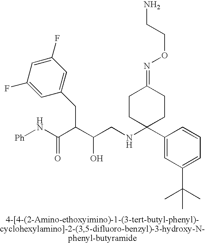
OC(C(C(N[Ph])=O)CC1=CC(F)=CC(F)=C1)CNC1(C2=CC(C(C)(C)C)=CC=C2)CCC(=NOCCN)CC1
